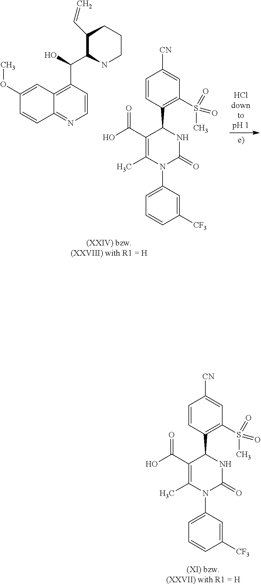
[(XI) bzw.(XXVII) with R1 = H].C1=CC(C2NC(=O)N(C3=CC=CC([CF3])=C3)C(C)=C2C(O)=O)=C(S(=O)(=O)C)C=C1[CN].[(XXIV) bzw.(XXVIII) with R1 = H].C1=CC(C2NC(=O)N(C3=CC=CC([CF3])=C3)C(C)=C2C(O)=O)=C(S(=O)(=O)C)C=C1[CN].C1(C(O)C2C(C=C)CCCN2)=C2C(=NC=C1)C=CC(OC)=C2
